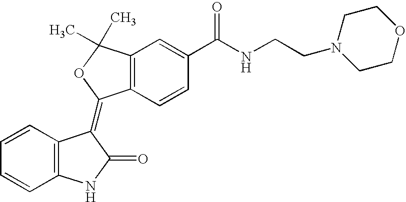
C12=C(C=CC(C(NCCN3CCOCC3)=O)=C1)C(=C1C3=C(C=CC=C3)NC1=O)OC2(C)C
